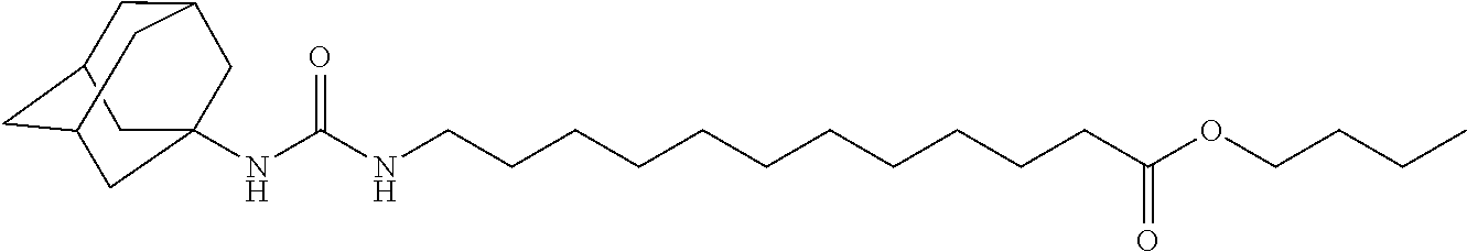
C1C2CC3CC(NC(NCCCCCCCCCCCC(=O)OCCCC)=O)(CC1C3)C2
